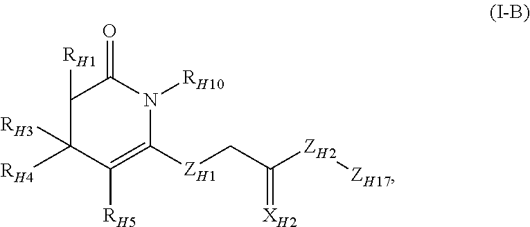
C1([RH1])C([RH3])([RH4])C([RH5])=C([ZH1]CC([ZH2][ZH17])=[XH2])N([RH10])C1=O
